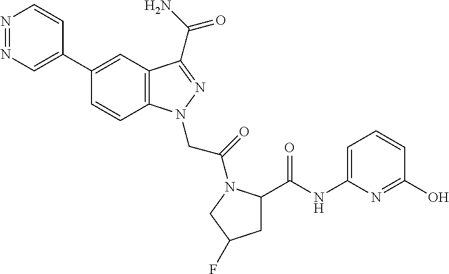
N1=NC=C(C2=CC3=C(C=C2)N(CC(=O)N2C(C(=O)NC4=CC=CC(O)=N4)CC(F)C2)N=C3C(N)=O)C=C1
